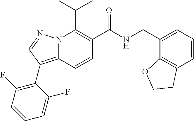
CC(C)C1=C(C(NCC2=CC=CC3=C2OCC3)=O)C=CC2=C(C3=C(F)C=CC=C3F)C(C)=NN12
